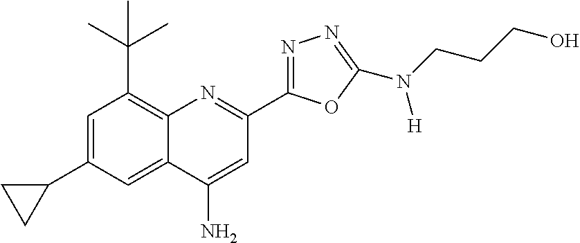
C1=C(C2CC2)C=C2C(=C1C(C)(C)C)N=C(C1=NN=C(N(CCCO)[H])O1)C=C2N
